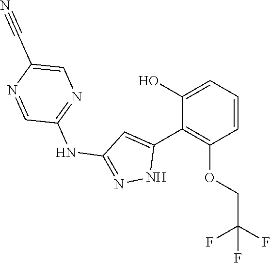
C1(NC2=NNC(C3=C(OCC(F)(F)F)C=CC=C3O)=C2)=NC=C(C#N)N=C1
